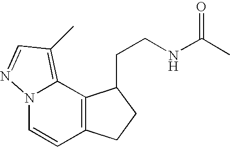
C1=CC2=C(C3=C(C)C=NN13)C(CCNC(C)=O)CC2
